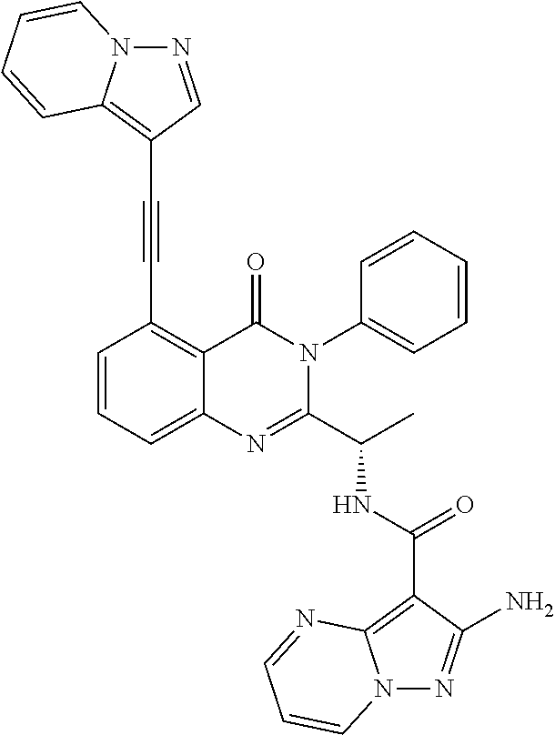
N12N=C(N)C(C(NC(C3=NC4=CC=CC(C#CC5=C6N(N=C5)C=CC=C6)=C4C(=O)N3C3=CC=CC=C3)C)=O)=C1N=CC=C2
